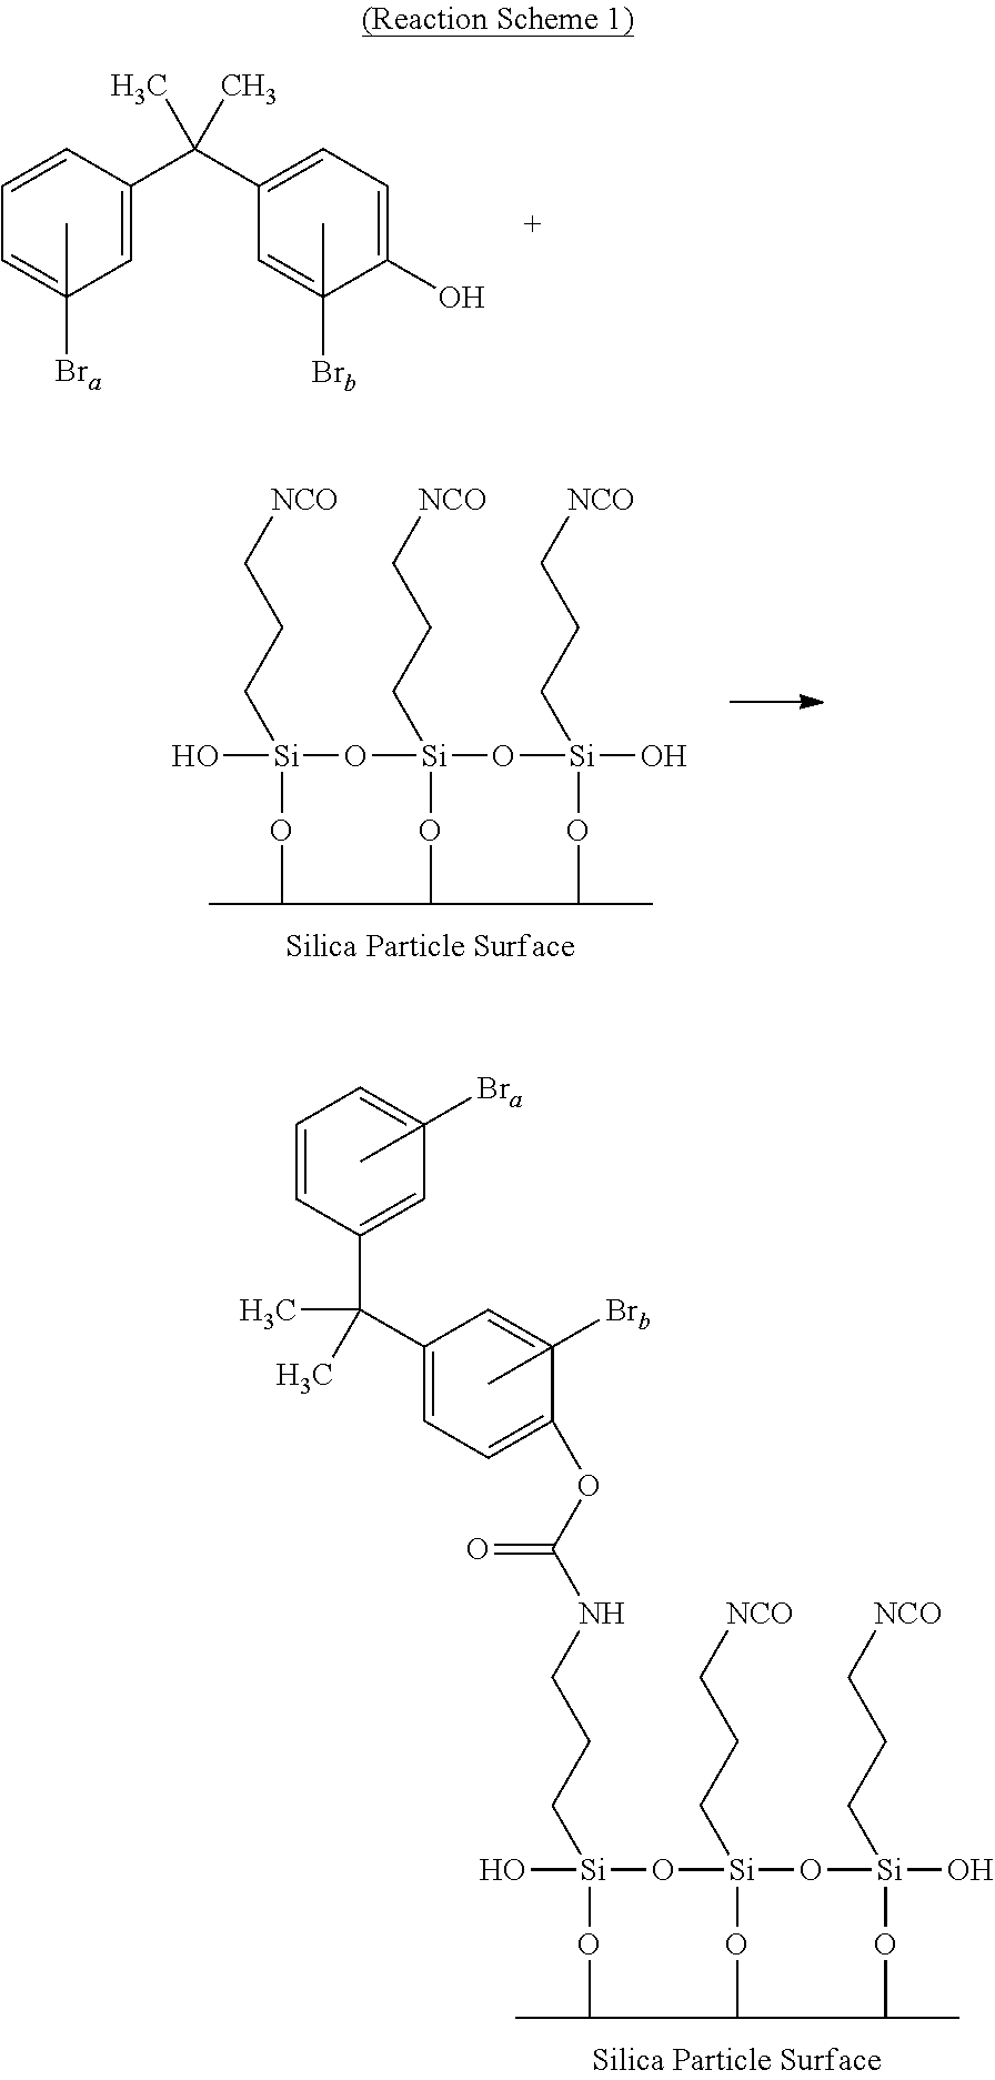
O[Si]1(CCCNC(OC2=CC=C(C(C)(C)C3=CC([Bra])(C)=CC=C3)C=C2([Brb])C)=O)O[Si]2(CCC[NCO])O[Si](O)(CCC[NCO])OC(C)C(C(C)O1)O2.C1=C(C(C2=CC=C(O)C([Brb])(C)=C2)(C)C)C=CC=C1([Bra])C.O[Si]1(CCC[NCO])O[Si]2(CCC[NCO])O[Si](O)(CCC[NCO])OC(C)C(C(C)O1)O2
